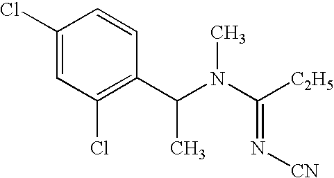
C1(Cl)=CC(Cl)=C(C(N(C([C2H5])=N[CN])C)C)C=C1
